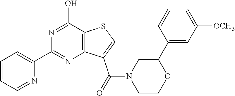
C1=CC=NC(C2=NC3=C(C(O)=N2)SC=C3C(N2CCOC(C3=CC([OCH3])=CC=C3)C2)=O)=C1
